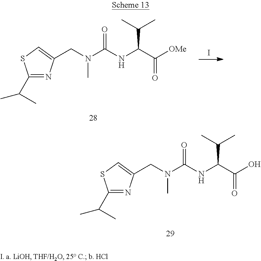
C(NC(C([OMe])=O)C(C)C)(=O)N(CC1=CSC(C(C)C)=N1)C.I.C(NC(C(O)=O)C(C)C)(=O)N(CC1=CSC(C(C)C)=N1)C
